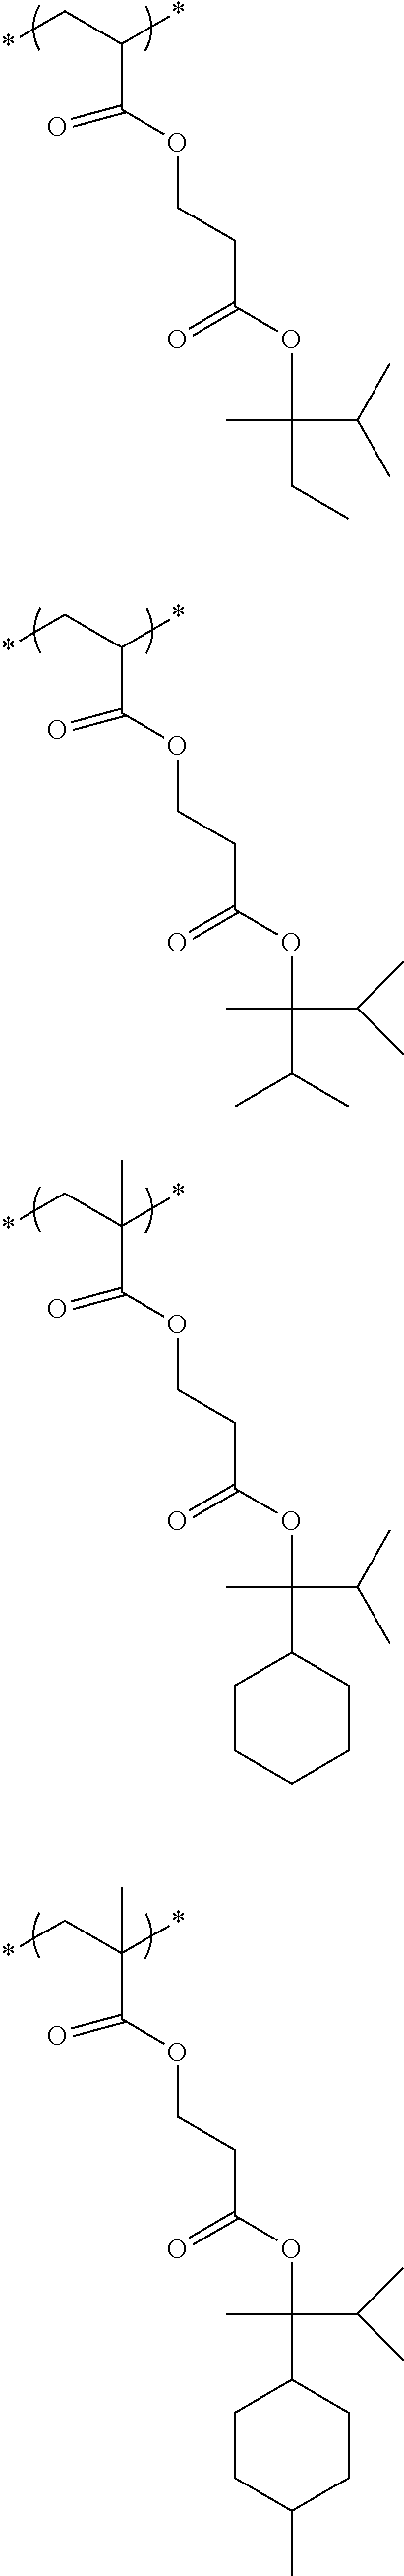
CC(C(C)C)(C1CCCCC1)OC(CCOC(C(C*)(*)C)=O)=O.CC(C(C)C)(C1CCC(C)CC1)OC(CCOC(C(C*)(*)C)=O)=O.O(C(C)(C(C)C)C(C)C)C(=O)CCOC(C(C*)*)=O.O(C(C)(C(C)C)CC)C(=O)CCOC(C(C*)*)=O
